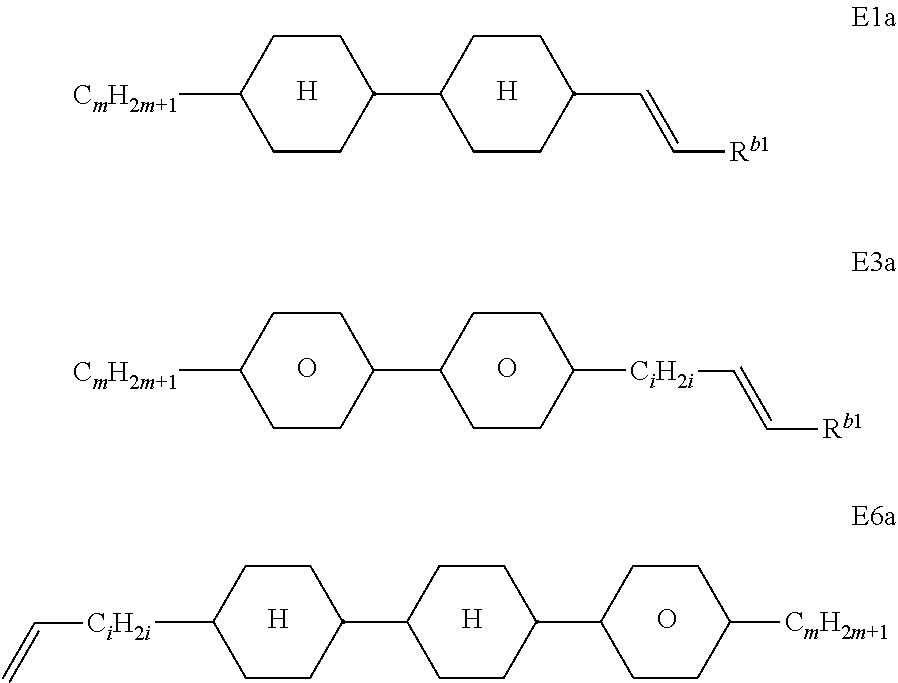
C1CC(C2CCC(C=C[Rb1])CC2)CCC1[CmH2m+1].[H].[H].C1CC(C2CCC([CiH2i]C=C[Rb1])CC2)CCC1[CmH2m+1].O.O.C1CC(C2CCC(C3CCC([CmH2m+1])CC3)CC2)CCC1[CiH2i]C=C.[H].[H].O
